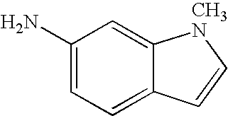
NC1=CC=C2C(=C1)[CH3N]C=C2
